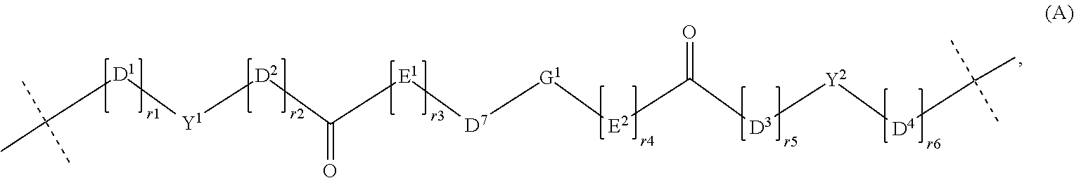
C([D1][Y1][D2]C([E1][D7][G1][E2]C(=O)[D3][Y2][D4]C(C)(C)C)=O)(C)(C)C
